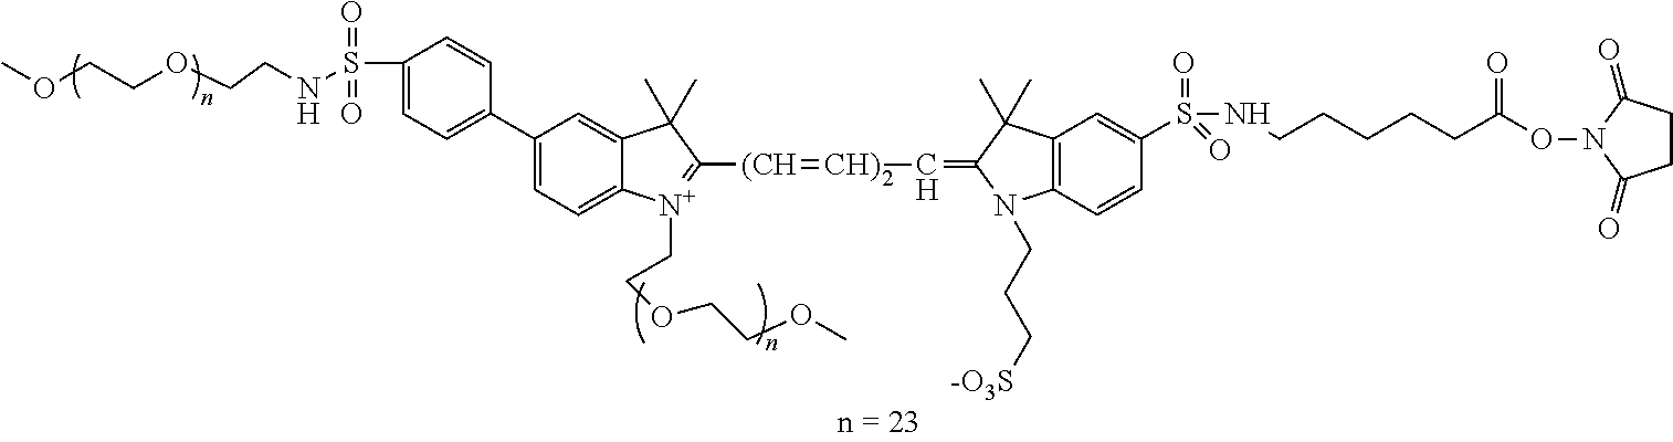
C1=C(C2=CC=C(S(NCCOCCOC)(=O)=O)C=C2)C=C2C(=C1)[N+](CCOCCOC)=C([(CH]=[CH)]C=C1N(CCC[-O3S])C3=C(C=C(S(NCCCCCC(ON4C(=O)CCC4=O)=O)(=O)=O)C=C3)C1(C)C)C2(C)C
